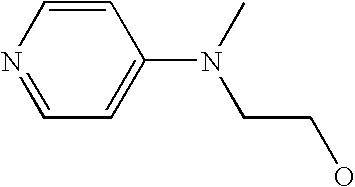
N1=CC=C(N(C)CCO)C=C1
